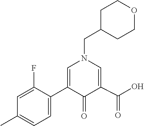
C1(=O)C(C2=CC=C(C)C=C2F)=CN(CC2CCOCC2)C=C1C(O)=O
